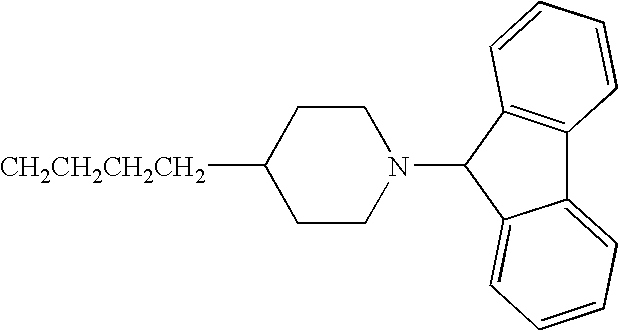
[CH2CH2CH2CH2]C1CCN(C2C3=CC=CC=C3C3=C2C=CC=C3)CC1
